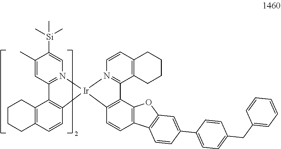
C1(C)=CC2=N(C=C1[Si](C)(C)C)[Ir]1(C3=C2C2=C(C=C3)CCCC2)N2=C(C3=C(C=C2)CCCC3)C2=C1C=CC1=C2OC2=C1C=CC(C1=CC=C(CC3=CC=CC=C3)C=C1)=C2
